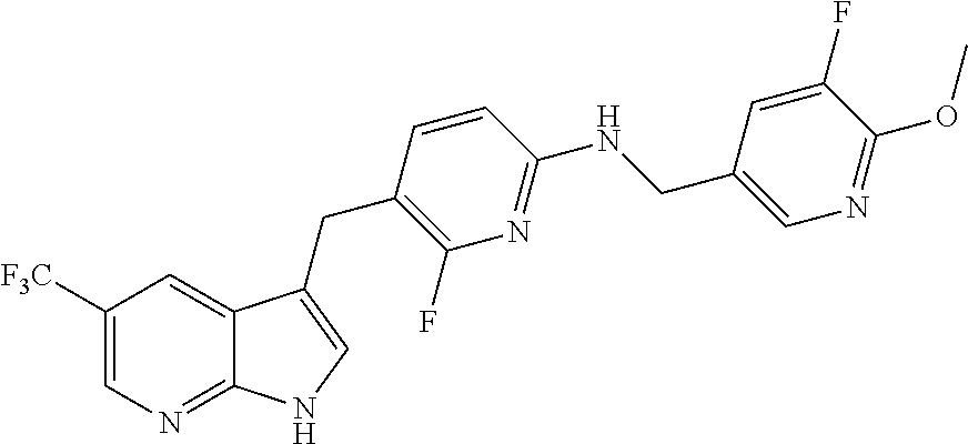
C1([F3C])=CN=C2C(=C1)C(CC1=C(F)N=C(NCC3=CN=C(OC)C(F)=C3)C=C1)=CN2
